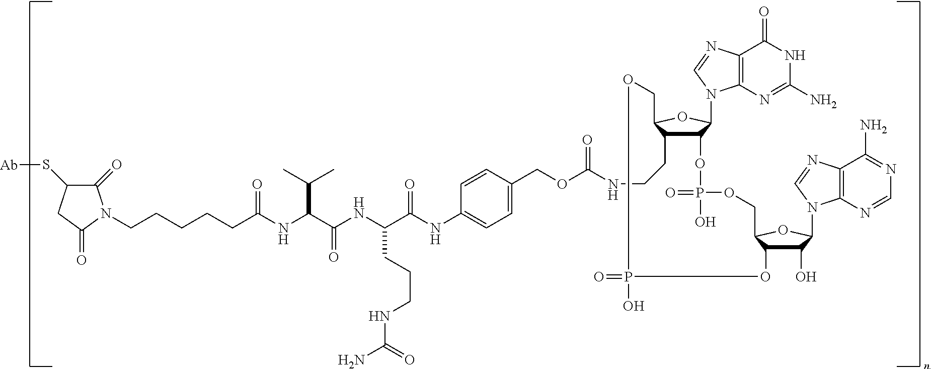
C12C(CCNC(OCC3=CC=C(NC(C(NC(C(NC(CCCCCN4C(=O)C(S[Ab])CC4=O)=O)C(C)C)=O)CCCNC(N)=O)=O)C=C3)=O)C(OC1N1C3=C(N=C1)C(=O)NC(N)=N3)COP(O)(=O)OC1C(O)C(N3C4=C(N=C3)C(N)=NC=N4)OC1COP(O)(=O)O2
